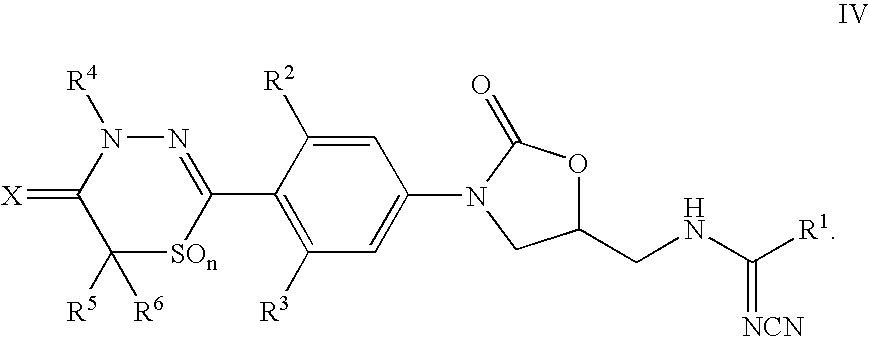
N1=C(C2=C([R3])C=C(N3C(=O)OC(CNC([R1])=[NCN])C3)C=C2[R2])[SOn]C([R5])([R6])C(=[X])N1[R4]
